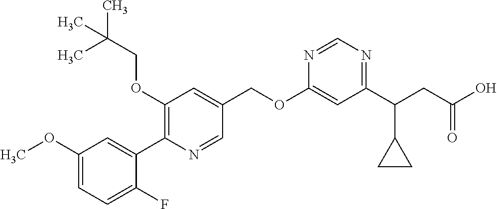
C1(OC)=CC=C(F)C(C2=C(OCC(C)(C)C)C=C(COC3=CC(C(CC(O)=O)C4CC4)=NC=N3)C=N2)=C1
